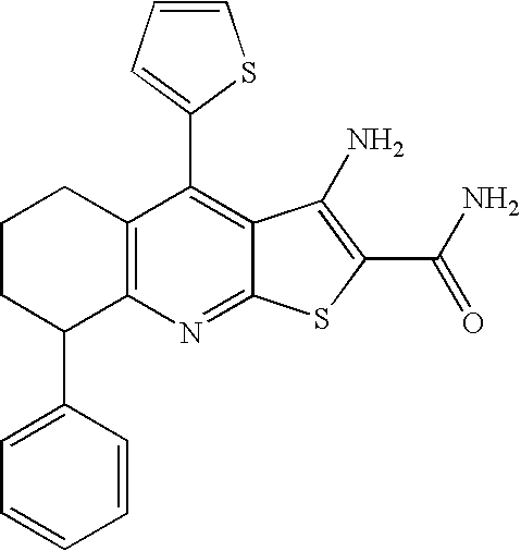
C1CC(C2=CC=CC=C2)C2=C(C1)C(C1=CC=CS1)=C1C(=N2)SC(C(N)=O)=C1N
